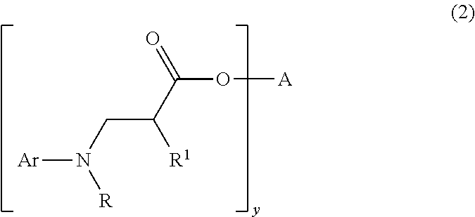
[Ar]N([R])CC([R1])C(=O)O[A]
